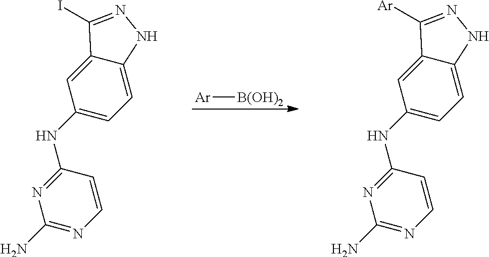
[Ar][B(OH)2].C1(NC2=NC(N)=NC=C2)=CC=C2C(=C1)C(I)=NN2.C1(NC2=NC(N)=NC=C2)=CC=C2C(=C1)C([Ar])=NN2
